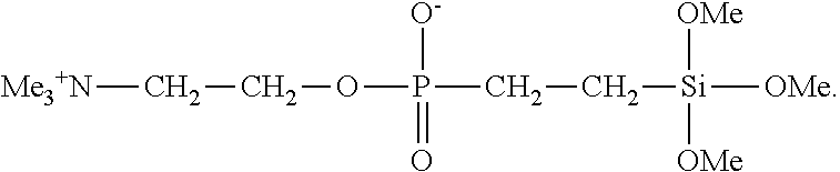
[Me3+N]CCOP(CC[Si]([OMe])([OMe])[OMe])([O-])=O
